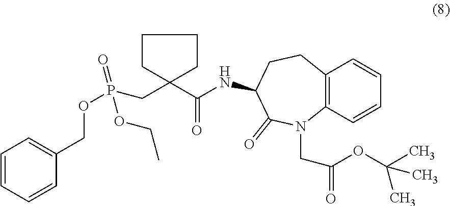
C(=O)(C1(CP(OCC2=CC=CC=C2)(=O)OCC)CCCC1)NC1CCC2=C(C=CC=C2)N(CC(=O)OC(C)(C)C)C1=O
